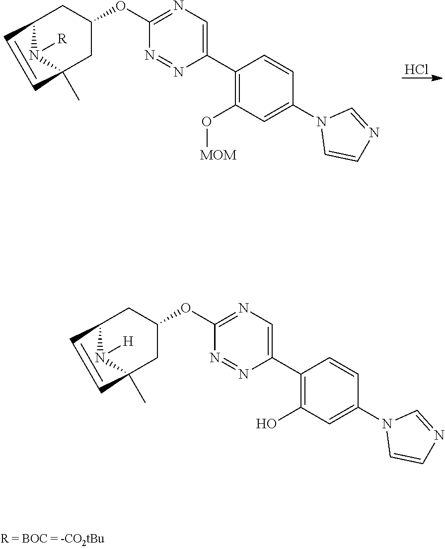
C1(O)=C(C2=CN=C(OC3CC4(C)N([H])C(C3)C=C4)N=N2)C=CC(N2C=CN=C2)=C1.Cl.C1(O[MOM])=C(C2=CN=C(OC3CC4(C)N([R])C(C3)C=C4)N=N2)C=CC(N2C=CN=C2)=C1
